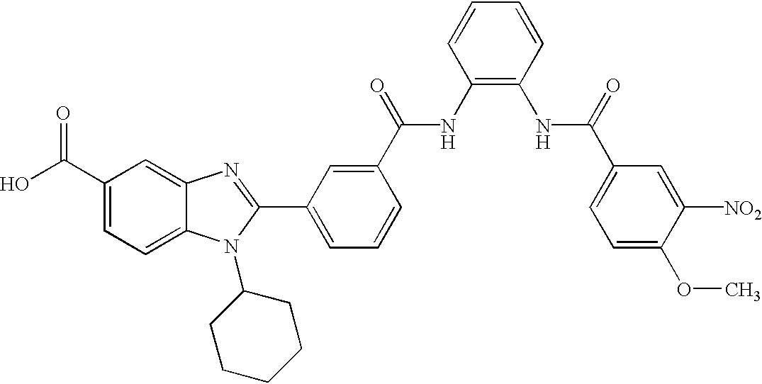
OC(C1=CC=C2C(=C1)N=C(C1=CC=CC(C(=O)NC3=C(NC(C4=CC=C(OC)C([NO2])=C4)=O)C=CC=C3)=C1)N2C1CCCCC1)=O
